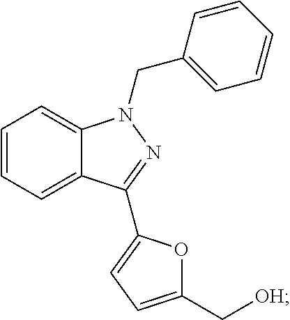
C1=CC=C2C(=C1)N(CC1=CC=CC=C1)N=C2C1=CC=C(C[OH])O1
